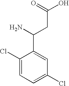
C(C(=O)O)C(N)C1=CC(Cl)=CC=C1Cl
